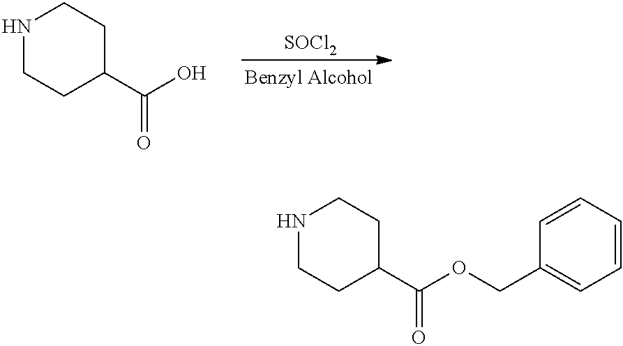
N1CCC(C(O)=O)CC1.[SOCl2].N1CCC(C(OCC2=CC=CC=C2)=O)CC1
